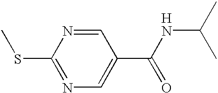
S(C1=NC=C(C(NC(C)C)=O)C=N1)C.[H]
